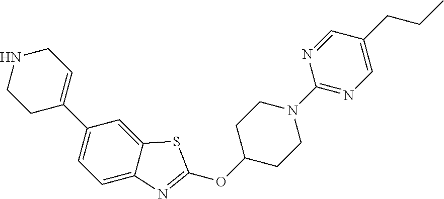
C1C(C2=CC=C3C(=C2)SC(OC2CCN(C4=NC=C(CCC)C=N4)CC2)=N3)=CCNC1
